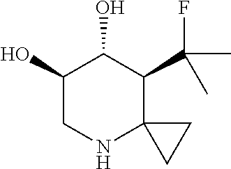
C1(O)CNC2(C(C(C)(F)C)C1O)CC2
